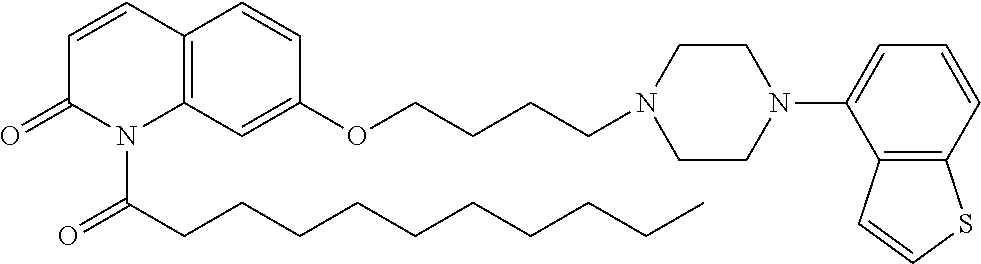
C1=CC2=C(N(C(CCCCCCCCCC)=O)C1=O)C=C(OCCCCN1CCN(C3=CC=CC4=C3C=CS4)CC1)C=C2
